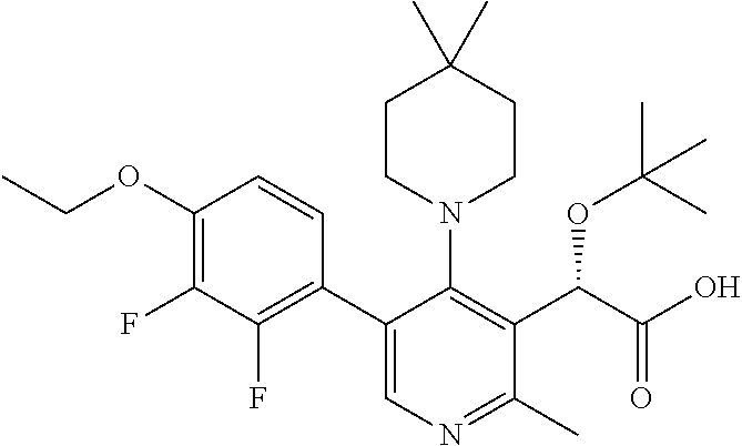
C1(OCC)=C(F)C(F)=C(C2=CN=C(C)C(C(C(O)=O)OC(C)(C)C)=C2N2CCC(C)(C)CC2)C=C1
